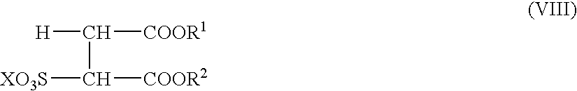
[H]C([COOR1])C([COOR2])[XO3S]
